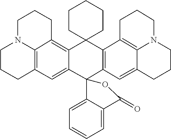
C12=C3C4(CCCCC4)C4=C(C=C5C6=C4CCCN6CCC5)C4(C3=CC3=C1N(CCC2)CCC3)C1=CC=CC=C1C(=O)O4
